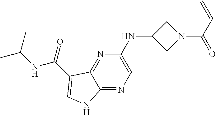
N(C1CN(C(C=C)=O)C1)C1=CN=C2C(=N1)C(C(NC(C)C)=O)=CN2
